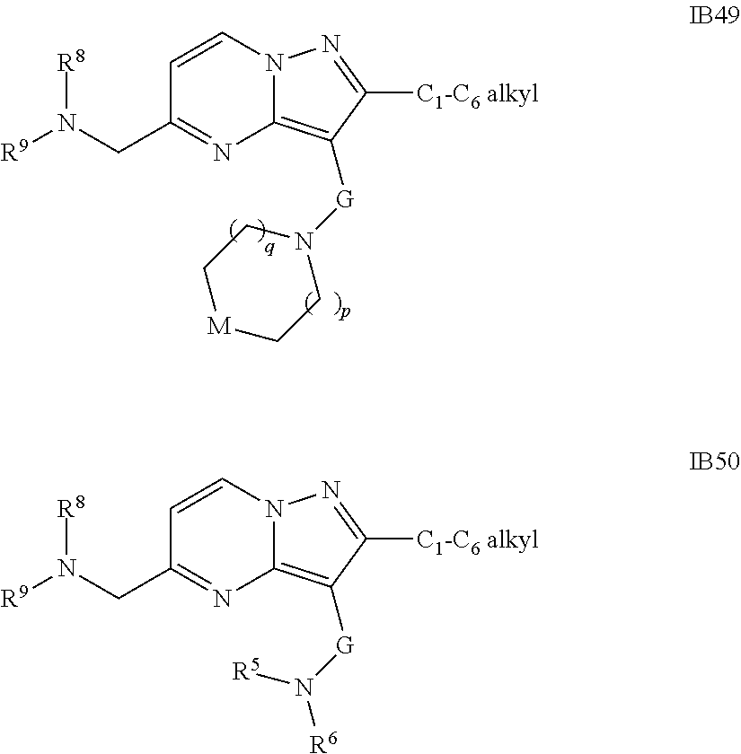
C1=CN2C(=C([G]N3CC[M]CC3)C([C1-C6 alkyl])=N2)N=C1CN([R9])[R8].C1=CN2C(=C([G]N([R5])[R6])C([C1-C6 alkyl])=N2)N=C1CN([R9])[R8]
